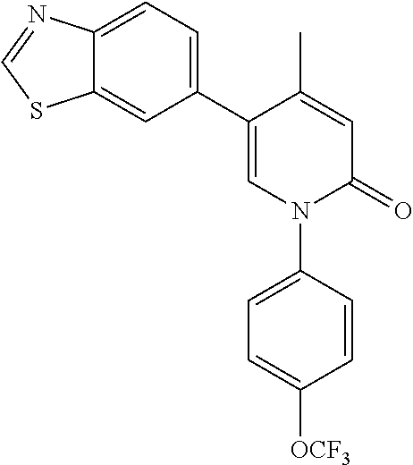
C1=C(C)C(C2=CC=C3C(=C2)SC=N3)=CN(C2=CC=C([OCF3])C=C2)C1=O
